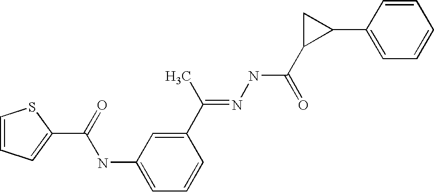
C1=CC=C(C(=O)NC2=CC=CC(C(C)=NNC(C3C(C4=CC=CC=C4)C3)=O)=C2)S1
